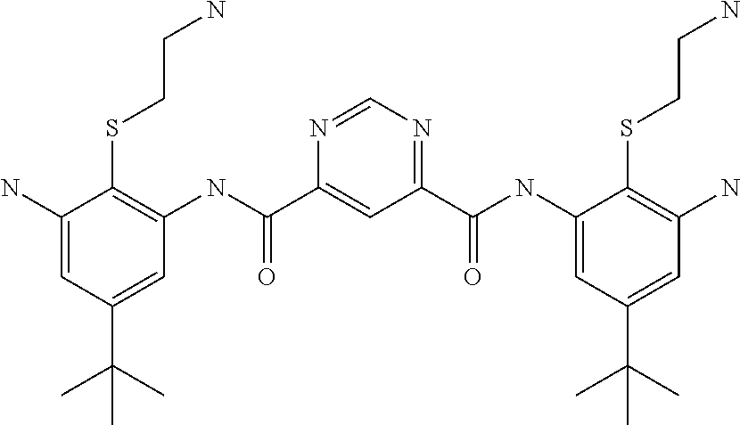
C1(N)=CC(C(C)(C)C)=CC(NC(C2=CC(C(NC3=CC(C(C)(C)C)=CC(N)=C3SCCN)=O)=NC=N2)=O)=C1SCCN
